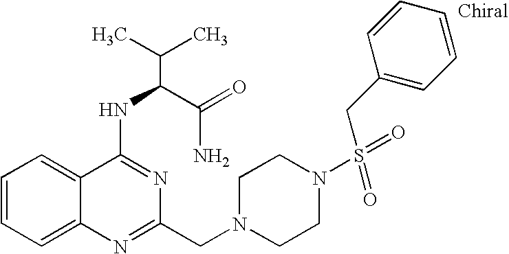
C1=CC=C2C(=C1)C(NC(C(N)=O)C(C)C)=NC(CN1CCN(S(=O)(CC3=CC=CC=C3)=O)CC1)=N2
